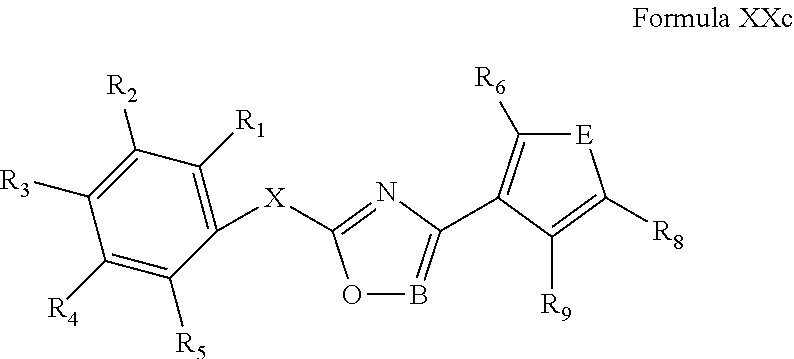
O1B=C(C2=C([R6])[E]C([R8])=C2[R9])N=C1[X]C1=C([R1])C([R2])=C([R3])C([R4])=C1[R5]
